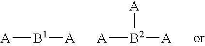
[A][B1][A].[A][B2]([A])[A]
